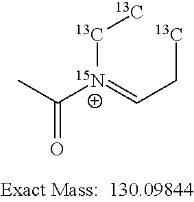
[13C]([15N+](=CC[13C])C(C)=O)[13C]
